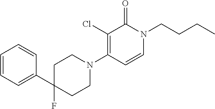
C1C(F)(C2=CC=CC=C2)CCN(C2=C(Cl)C(=O)N(CCCC)C=C2)C1
